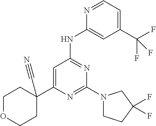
N1=C(N2CCC(F)(F)C2)N=C(NC2=CC(C(F)(F)F)=CC=N2)C=C1C1(C#N)CCOCC1
